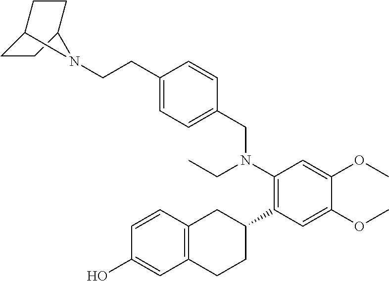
C12=C(C=CC(O)=C1)CC(C1=C(N(CC)CC3=CC=C(CCN4C5CCC4CC5)C=C3)C=C(OC)C(OC)=C1)CC2
